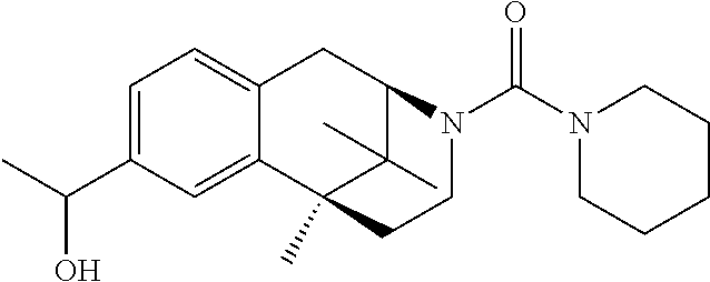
C1(C(C)O)=CC=C2C(=C1)C1(C)C(C)(C)C(C2)N(C(N2CCCCC2)=O)CC1
